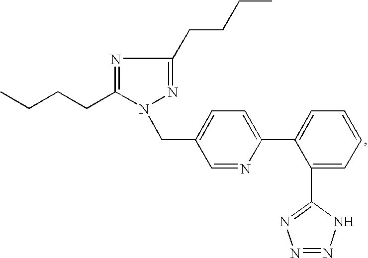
N1=C(CCCC)N(CC2=CC=C(C3=CC=CC=C3C3=NN=NN3)N=C2)N=C1CCCC
